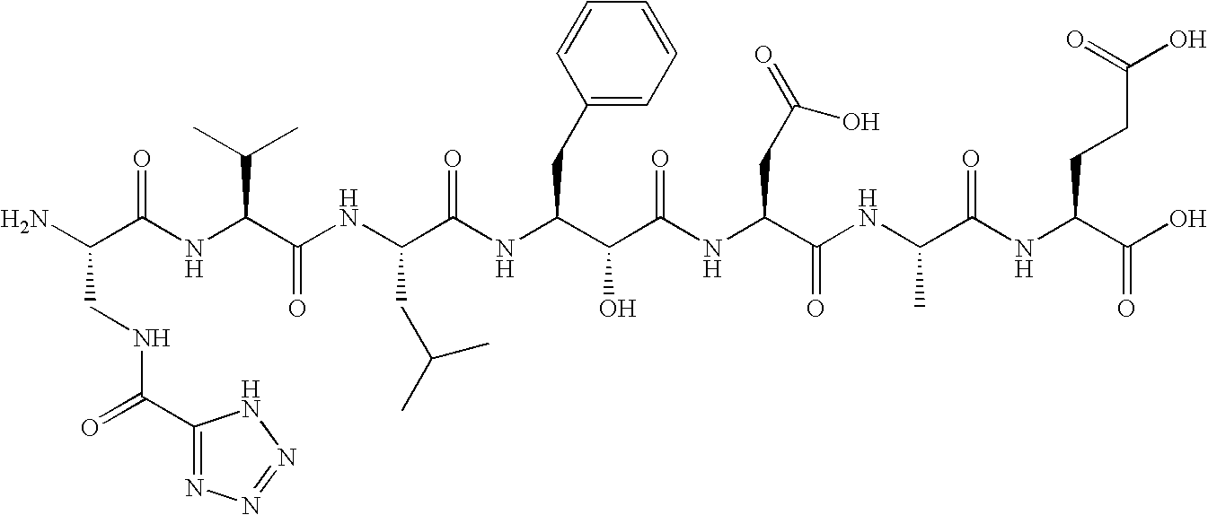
NC(CNC(=O)C1=NN=NN1)C(=O)NC(C(C)C)C(=O)NC(CC(C)C)C(NC(CC1=CC=CC=C1)C(O)C(=O)NC(CC(=O)O)C(=O)NC(C)C(NC(CCC(=O)O)C(=O)O)=O)=O
